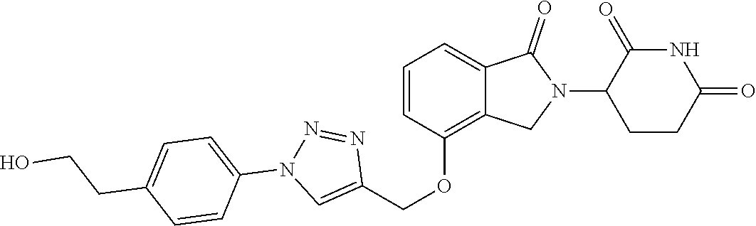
C1(OCC2=CN(C3=CC=C(CCO)C=C3)N=N2)=C2C(=CC=C1)C(=O)N(C1CCC(=O)NC1=O)C2
